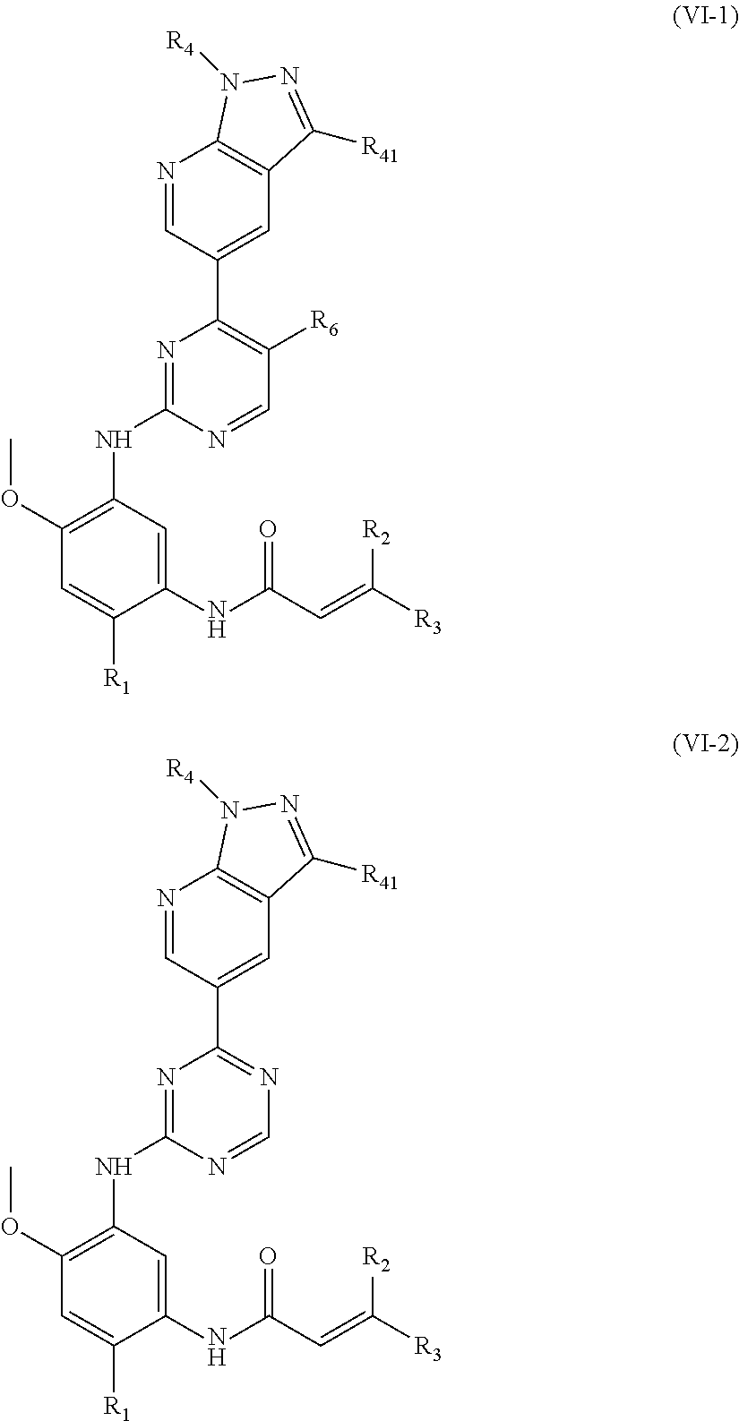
N1=C(NC2=C(OC)C=C([R1])C(NC(C=C([R3])[R2])=O)=C2)N=CC([R6])=C1C1=CC2=C(N=C1)N([R4])N=C2[R41].N1=C(NC2=C(OC)C=C([R1])C(NC(C=C([R3])[R2])=O)=C2)N=CN=C1C1=CC2=C(N=C1)N([R4])N=C2[R41]
